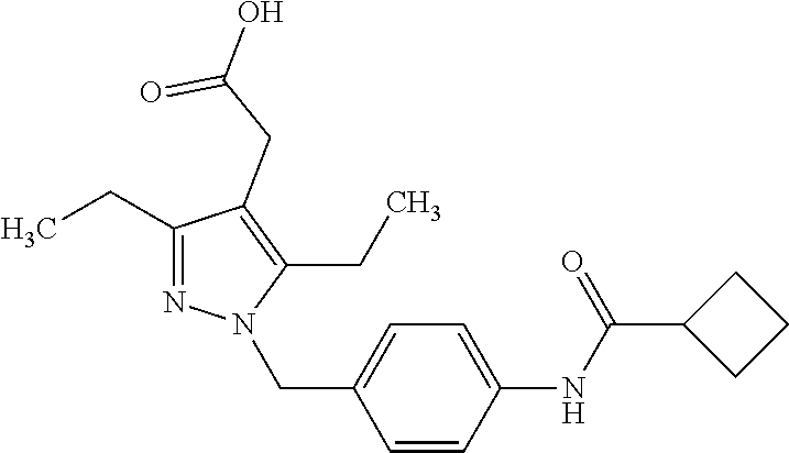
C1(CC)=NN(CC2=CC=C(NC(C3CCC3)=O)C=C2)C(CC)=C1CC(=O)O
